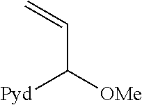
C=CC([Pyd])[OMe]
